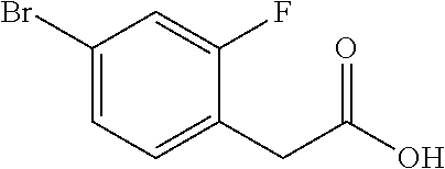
C1(Br)=CC=C(CC(O)=O)C(F)=C1
